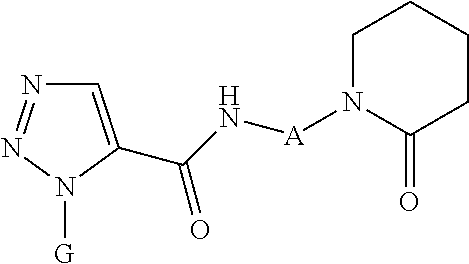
C1=C(C(=O)N[A]N2C(=O)CCCC2)N([G])N=N1
